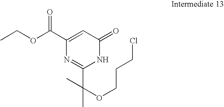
C1(C(OCC)=O)=CC(=O)NC(C(OCCCCl)(C)C)=N1
